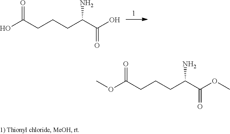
OC(CCCC(C(O)=O)N)=O.O(C(CCCC(C(OC)=O)N)=O)C
